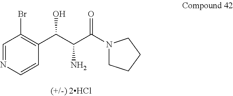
C1=NC=CC(C(C(C(N2CCCC2)=O)N)O)=C1Br
